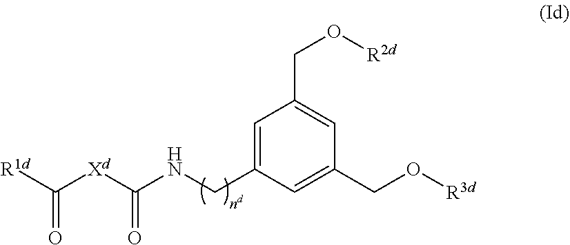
C1=C(CNC([Xd]C([R1d])=O)=O)C=C(CO[R3d])C=C1CO[R2d]
